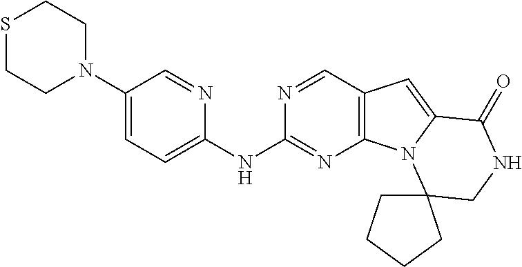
S1CCN(C2=CC=C(NC3=NC4=C(C=N3)C=C3N4C4(CNC3=O)CCCC4)N=C2)CC1
